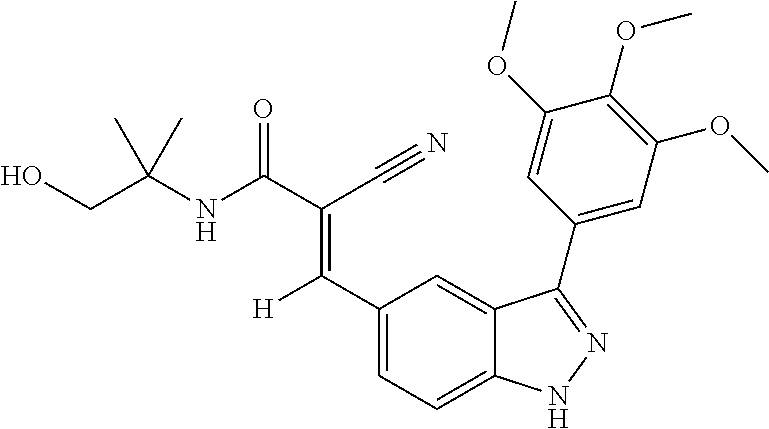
C1(C(=C(C#N)C(=O)NC(CO)(C)C)[H])=CC=C2C(=C1)C(C1=CC(OC)=C(OC)C(OC)=C1)=NN2
